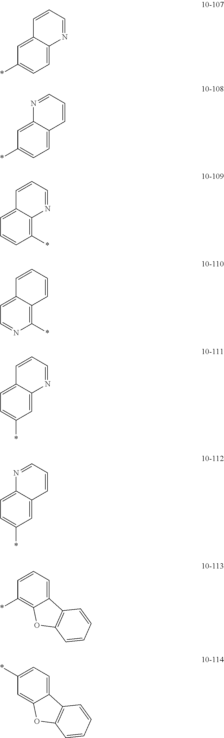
C1=C2C(=CC=C1*)N=CC=C2.C1=C2C(=CC=C1*)C=CC=N2.C1=C2C(=C(*)C=C1)N=CC=C2.C1=C2C(=C(*)N=C1)C=CC=C2.C1=C2C(=CC(*)=C1)N=CC=C2.C1=C2C(=CC(*)=C1)C=CC=N2.C1=CC=C2C(=C1*)OC1=C2C=CC=C1.C1(*)=CC=C2C(=C1)OC1=C2C=CC=C1
